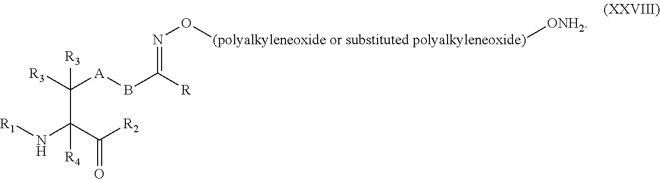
N(O[(polyalkyleneoxide or substituted polyalkyleneoxide)][ONH2])=C([R])B[A]C([R3])([R3])C(C([R2])=O)([R4])N[R1]
